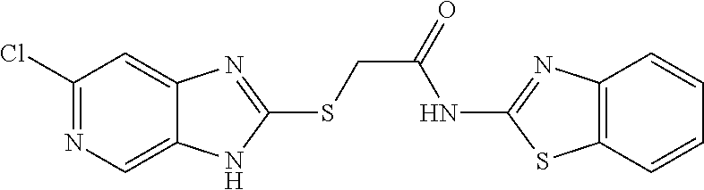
C1(Cl)=NC=C2C(=C1)N=C(SCC(=O)NC1=NC3=C(S1)C=CC=C3)N2
